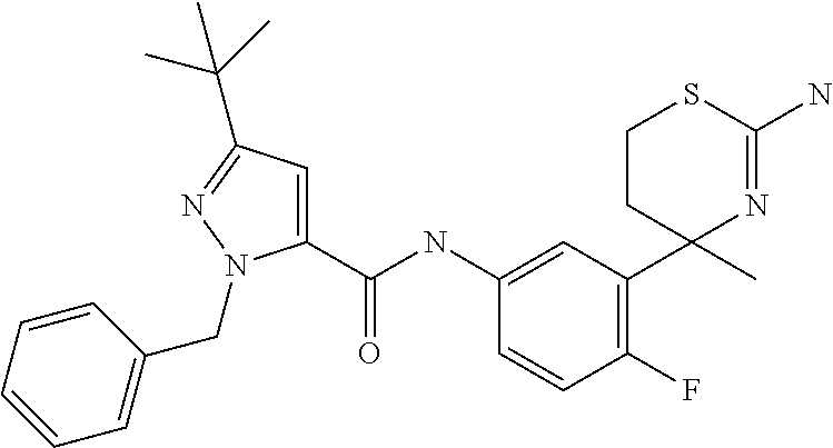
C1(C(NC2=CC(C3(C)N=C(N)SCC3)=C(F)C=C2)=O)=CC(C(C)(C)C)=NN1CC1=CC=CC=C1
